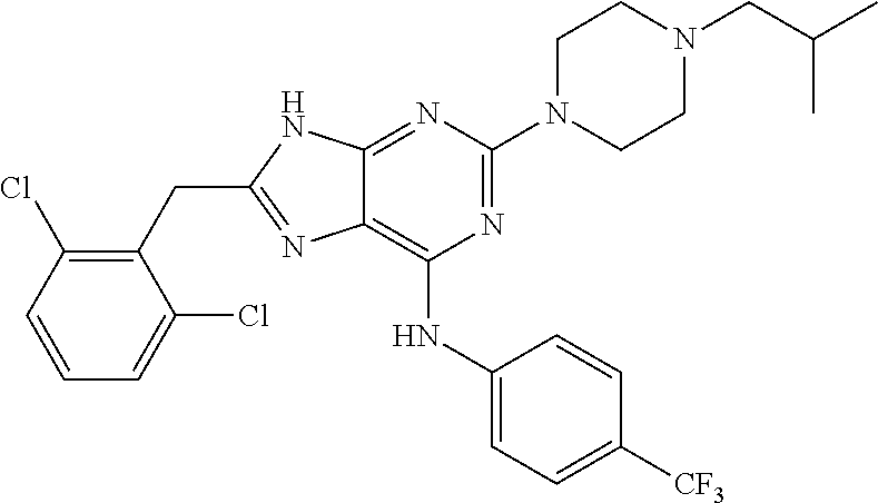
C1(CC2=NC3=C(NC4=CC=C([CF3])C=C4)N=C(N4CCN(CC(C)C)CC4)N=C3N2)=C(Cl)C=CC=C1Cl
